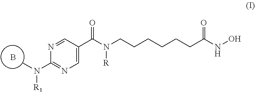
C1=C(C(N(CCCCCCC(NO)=O)[R])=O)C=NC(N(C)[R1])=N1.B
